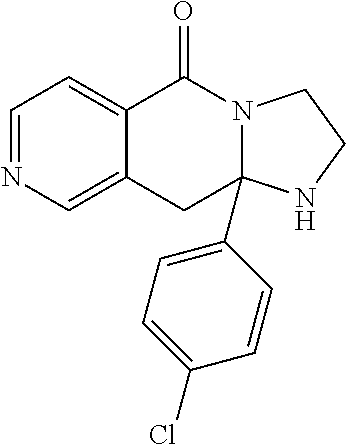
C1=NC=C2C(=C1)C(=O)N1CCNC1(C1=CC=C(Cl)C=C1)C2
